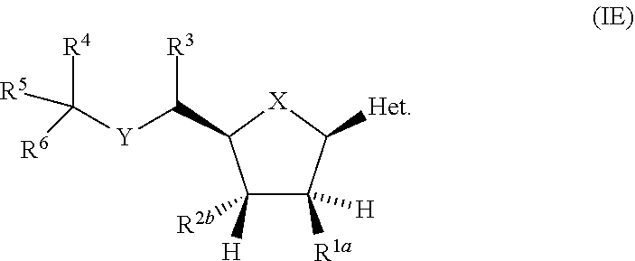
C1([R2b])([H])C([H])([R1a])C([Het])[X]C1C([Y]C([R6])([R4])[R5])[R3]
